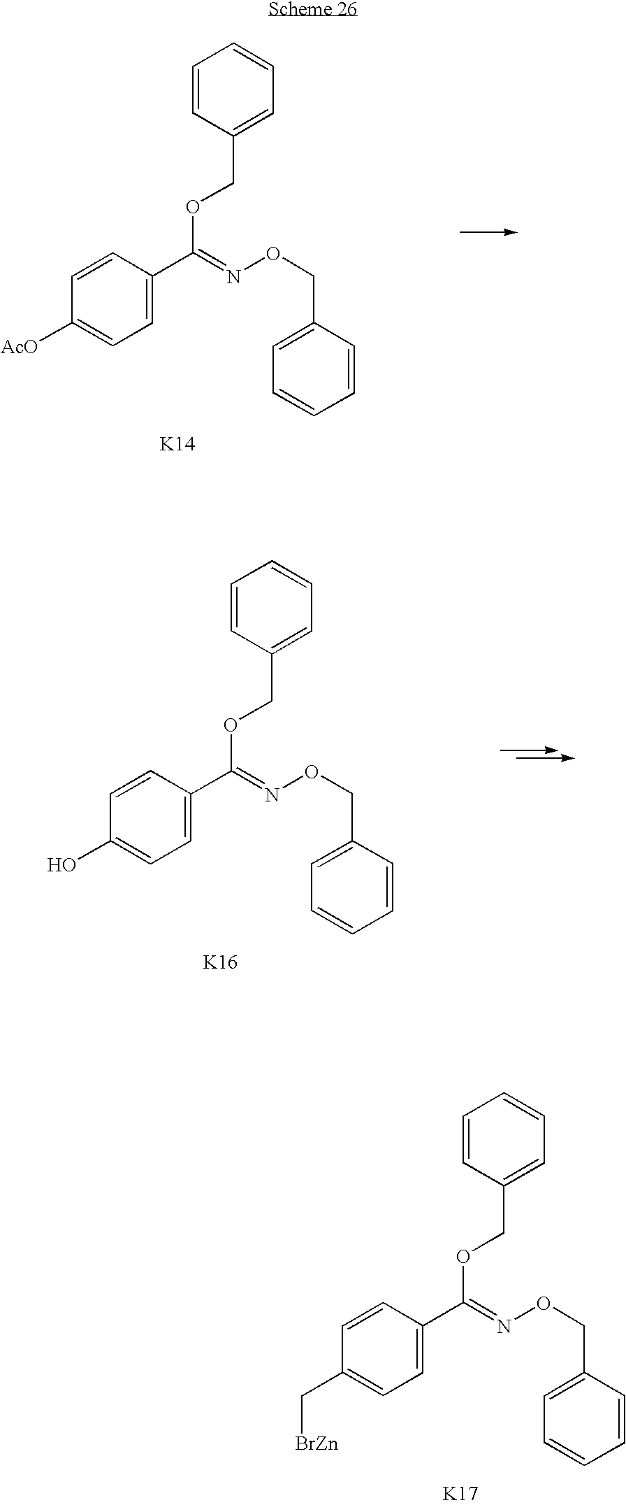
C1=CC(C(=NOCC2=CC=CC=C2)OCC2=CC=CC=C2)=CC=C1[AcO].[K14].C1=CC(C(=NOCC2=CC=CC=C2)OCC2=CC=CC=C2)=CC=C1O.[K16].C1=CC(C(=NOCC2=CC=CC=C2)OCC2=CC=CC=C2)=CC=C1C[BrZn].[K17]
